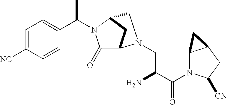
C1=C([NC])C=CC(C(C)N2C(=O)C3CC2CN3CC(N)C(N2C3C(CC2[CN])C3)=O)=C1
